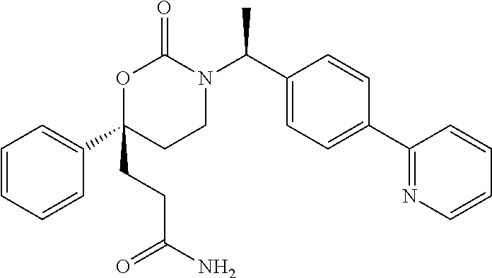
C1=CC=CC(C2(CCC(N)=O)CCN(C(C3=CC=C(C4=NC=CC=C4)C=C3)C)C(=O)O2)=C1
